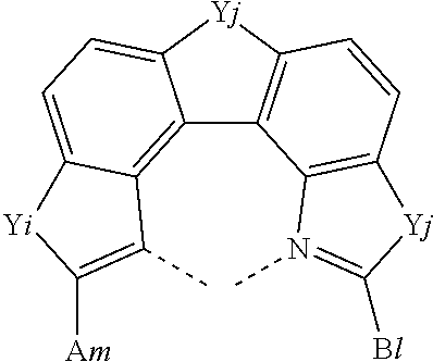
C12=C3C(=CC=C1[Yj]C1=C2C2=C(C=C1)[Yj]C([Bl])=N2C)[Yi]C([Am])=C3C
